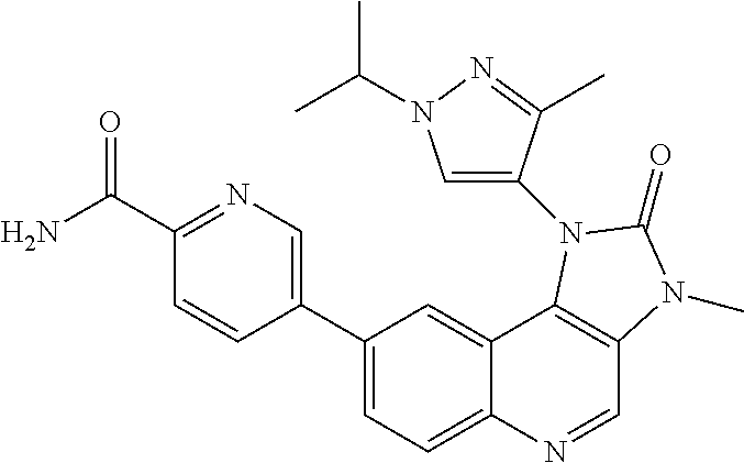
C1(C2=CN=C(C(=O)N)C=C2)=CC=C2C(=C1)C1=C(C=N2)N(C)C(=O)N1C1=CN(C(C)C)N=C1C
